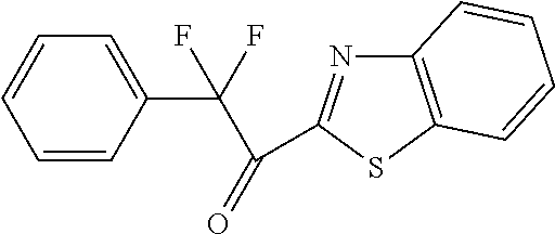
C1=CC=C(C(F)(F)C(=O)C2=NC3=C(S2)C=CC=C3)C=C1
